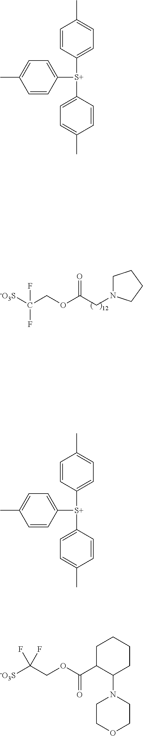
C1=CC([S+](C2=CC=C(C)C=C2)C2=CC=C(C)C=C2)=CC=C1C.[-O3S]C(COC(CN1CCCC1)=O)(F)F.C1=CC([S+](C2=CC=C(C)C=C2)C2=CC=C(C)C=C2)=CC=C1C.[-O3S]C(COC(C1C(N2CCOCC2)CCCC1)=O)(F)F
